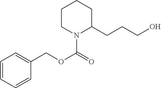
C1=CC=CC(COC(=O)N2C(CCCO)CCCC2)=C1
